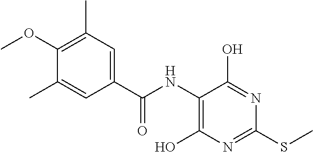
C1(C(NC2=C(O)N=C(SC)N=C2O)=O)=CC(C)=C(OC)C(C)=C1
